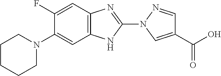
FC1=CC2=C(C=C1N1CCCCC1)NC(N1C=C(C(O)=O)C=N1)=N2
